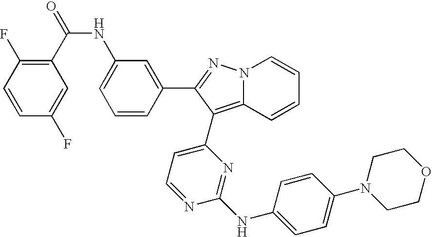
C1(C(=O)NC2=CC=CC(C3=NN4C(=C3C3=CC=NC(NC5=CC=C(N6CCOCC6)C=C5)=N3)C=CC=C4)=C2)=C(F)C=CC(F)=C1
